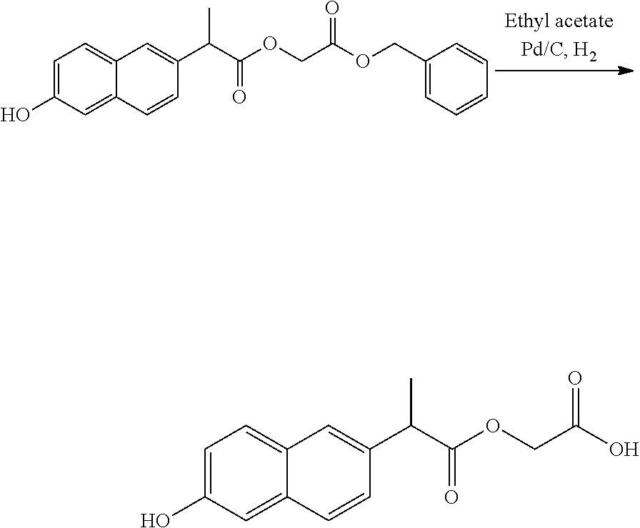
C1=C(O)C=C2C(=C1)C=C(C(C(OCC(OCC1=CC=CC=C1)=O)=O)C)C=C2.C1=C(O)C=C2C(=C1)C=C(C(C(OCC(O)=O)=O)C)C=C2
